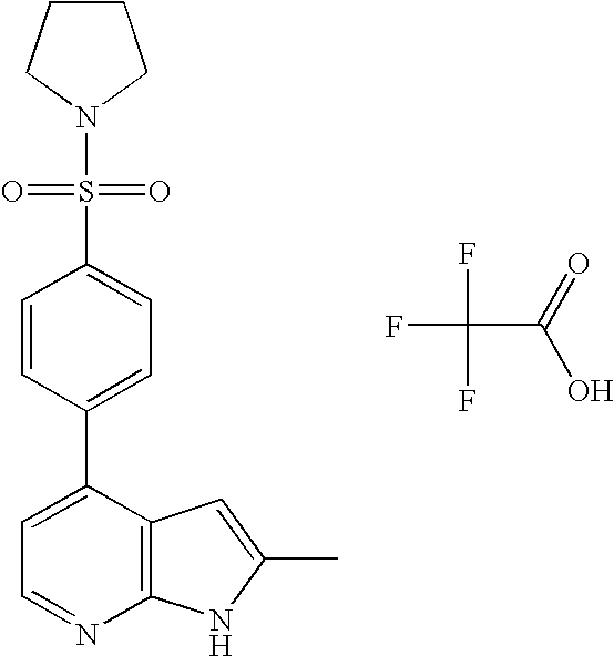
C1=CC(C2=CC=NC3=C2C=C(C)N3)=CC=C1S(N1CCCC1)(=O)=O.FC(C(=O)O)(F)F
